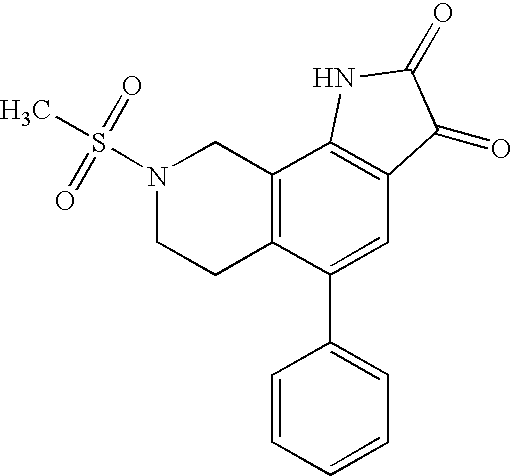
C12=C(C(C3=CC=CC=C3)=CC3=C1NC(=O)C3=O)CCN(S(C)(=O)=O)C2
